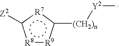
[R8]1:[R9]c([(CH2)n][Y2]C)[R7]c1[Z2]
